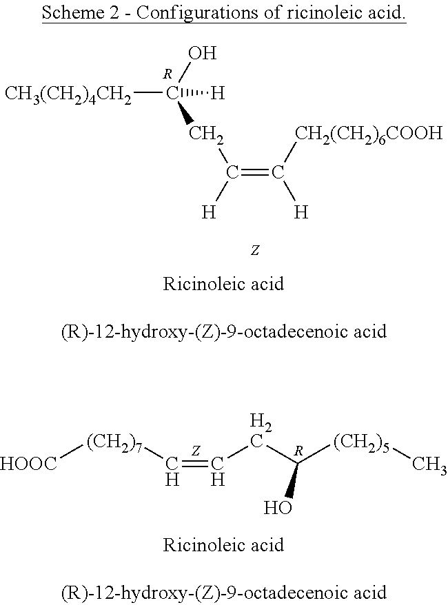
[CH3(CH2)4CH2]C(O)([H])CC([H])=C([CH2(CH2)6COOH])[H].[R].[HOOC][(CH2)7]C=CCC([(CH2)5]C)O.[R]
